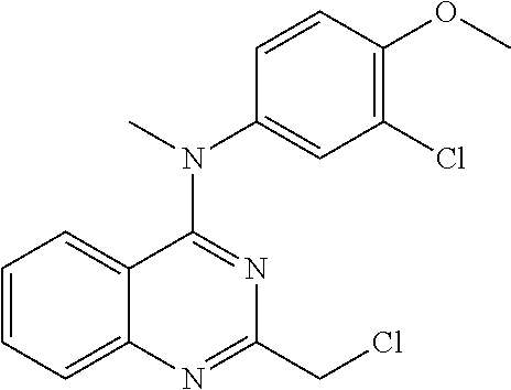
C1=CC=C2C(=C1)C(N(C)C1=CC(Cl)=C(OC)C=C1)=NC(CCl)=N2
